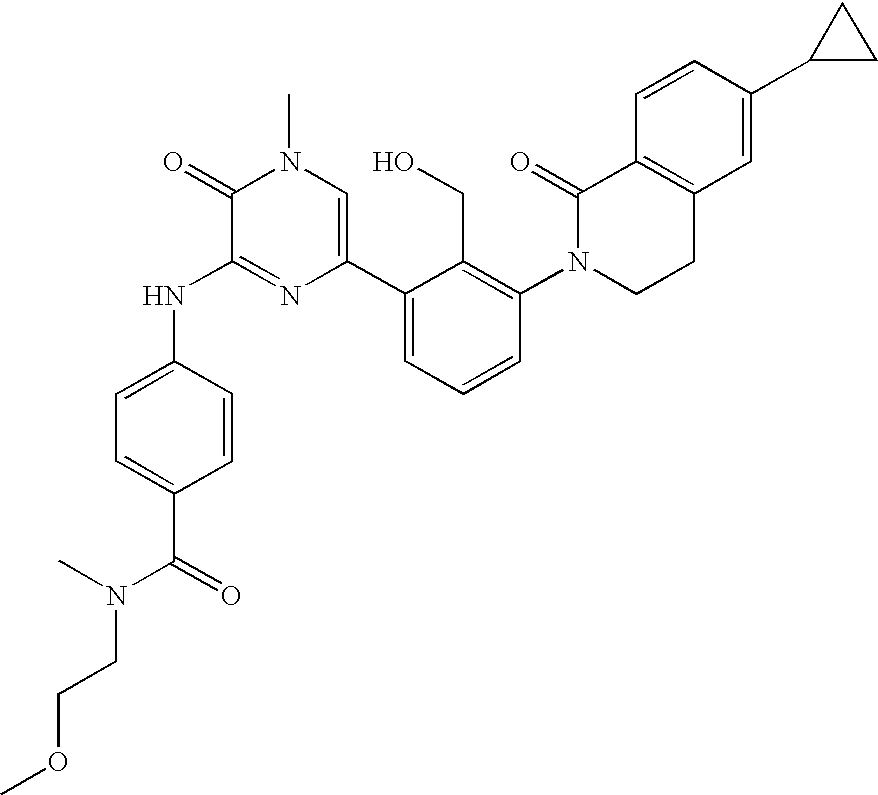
N(C1=NC(C2=CC=CC(N3CCC4=C(C3=O)C=CC(C3CC3)=C4)=C2CO)=CN(C)C1=O)C1=CC=C(C(=O)N(C)CCOC)C=C1
